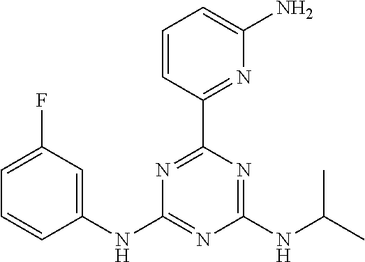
C1(NC2=NC(NC(C)C)=NC(C3=NC(N)=CC=C3)=N2)=CC(F)=CC=C1
